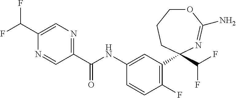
C1(C(F)F)=CN=C(C(NC2=CC(C3(C(F)F)CCCOC(N)=N3)=C(F)C=C2)=O)C=N1
